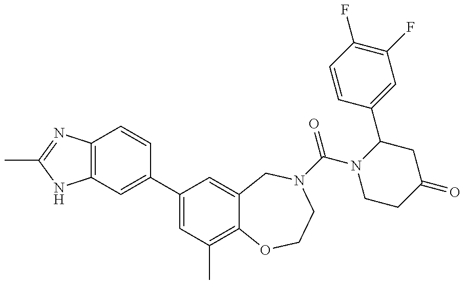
C12=C(N=C(C)N1)C=CC(C1=CC(C)=C3C(=C1)CN(C(N1CCC(=O)CC1C1=CC(F)=C(F)C=C1)=O)CCO3)=C2
